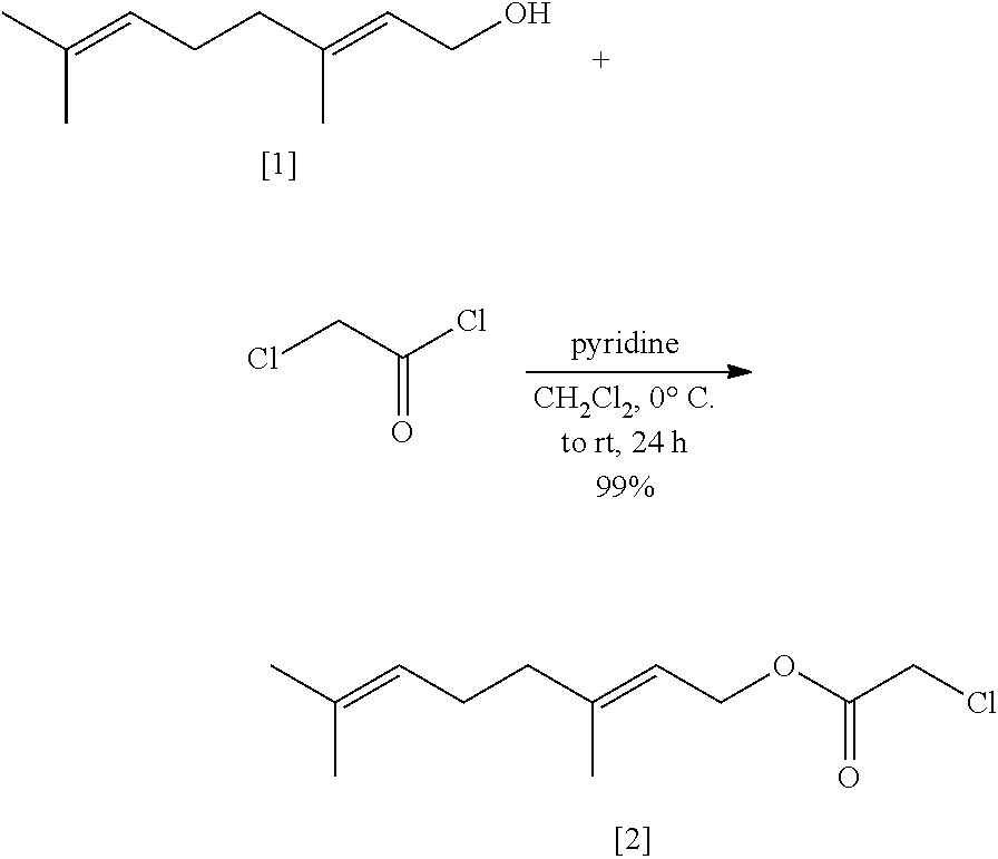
CC(=CCCC(=CCO)C)C.ClCC(Cl)=O.CC(=CCCC(=CCOC(CCl)=O)C)C
